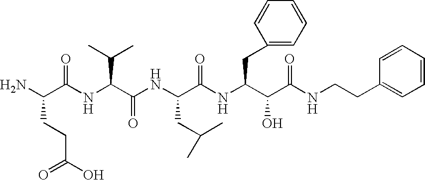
NC(C(NC(C(NC(C(NC(C(C(=O)NCCC1=CC=CC=C1)O)CC1=CC=CC=C1)=O)CC(C)C)=O)C(C)C)=O)CCC(O)=O
